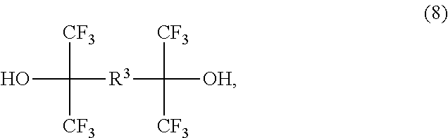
OC([CF3])([CF3])[R3]C([CF3])([CF3])[OH]
